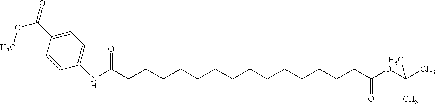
C1(NC(CCCCCCCCCCCCCCC(OC(C)(C)C)=O)=O)=CC=C(C(=O)OC)C=C1
